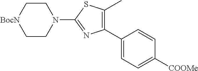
C1CN(C2=NC(C3=CC=C([COOMe])C=C3)=C(C)S2)CC[BocN]1
